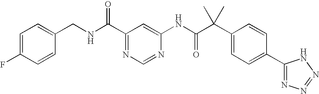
C1=C(F)C=CC(CNC(C2=NC=NC(NC(C(C3=CC=C(C4=NN=NN4)C=C3)(C)C)=O)=C2)=O)=C1
